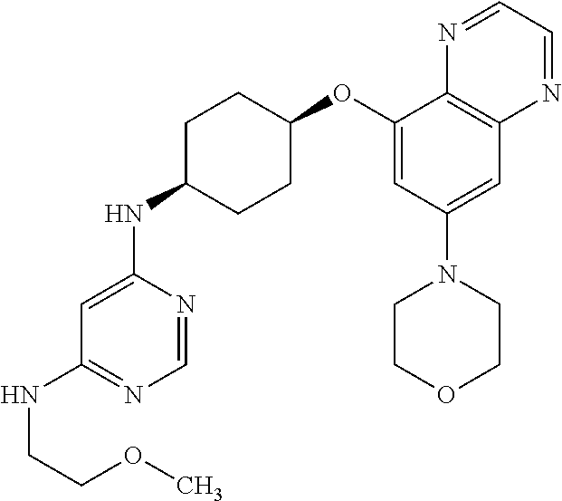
C1(OC2CCC(NC3=CC(NCCOC)=NC=N3)CC2)=CC(N2CCOCC2)=CC2=C1N=CC=N2
